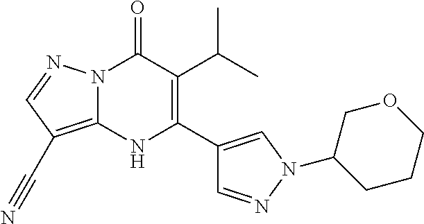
N12C(=C(C#N)C=N1)NC(C1=CN(C3CCCOC3)N=C1)=C(C(C)C)C2=O
